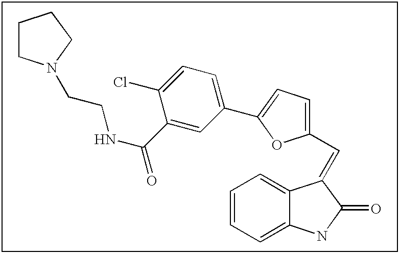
C12=CC=CC=C1C(=CC1=CC=C(C3=CC=C(Cl)C(C(=O)NCCN4CCCC4)=C3)O1)C(=O)N2
